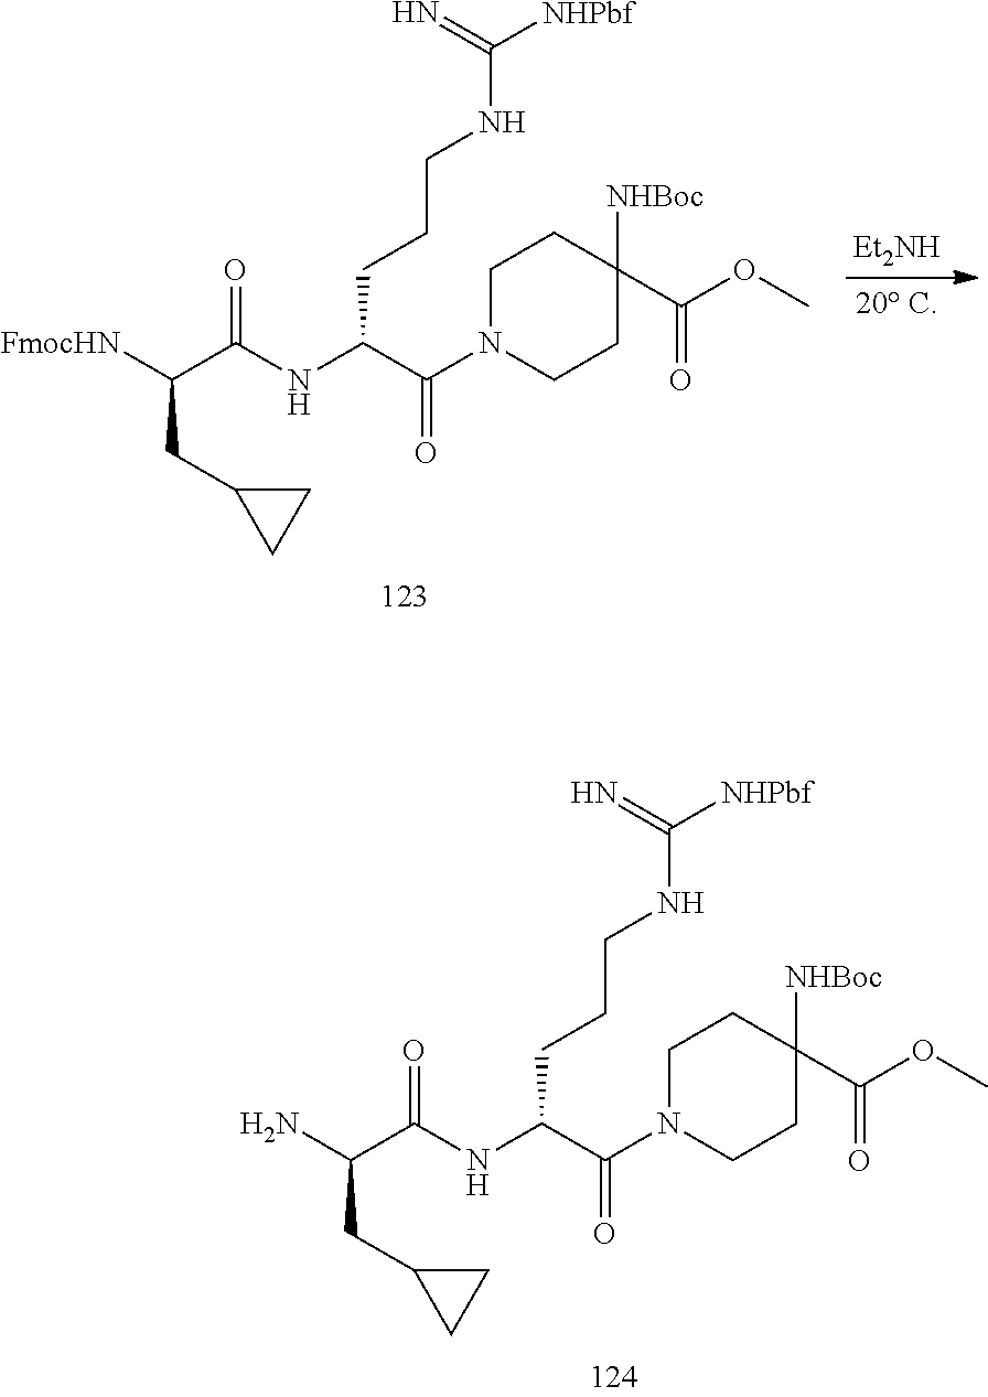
C1N(C(C(NC(C(N)CC2CC2)=O)CCCNC([NHPbf])=N)=O)CCC(C(OC)=O)([NHBoc])C1.[Et2NH].C1N(C(C(NC(C([FmocHN])CC2CC2)=O)CCCNC([NHPbf])=N)=O)CCC(C(OC)=O)([NHBoc])C1
